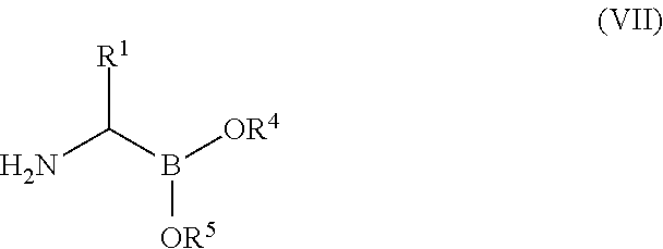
NC(B([OR4])[OR5])[R1]
